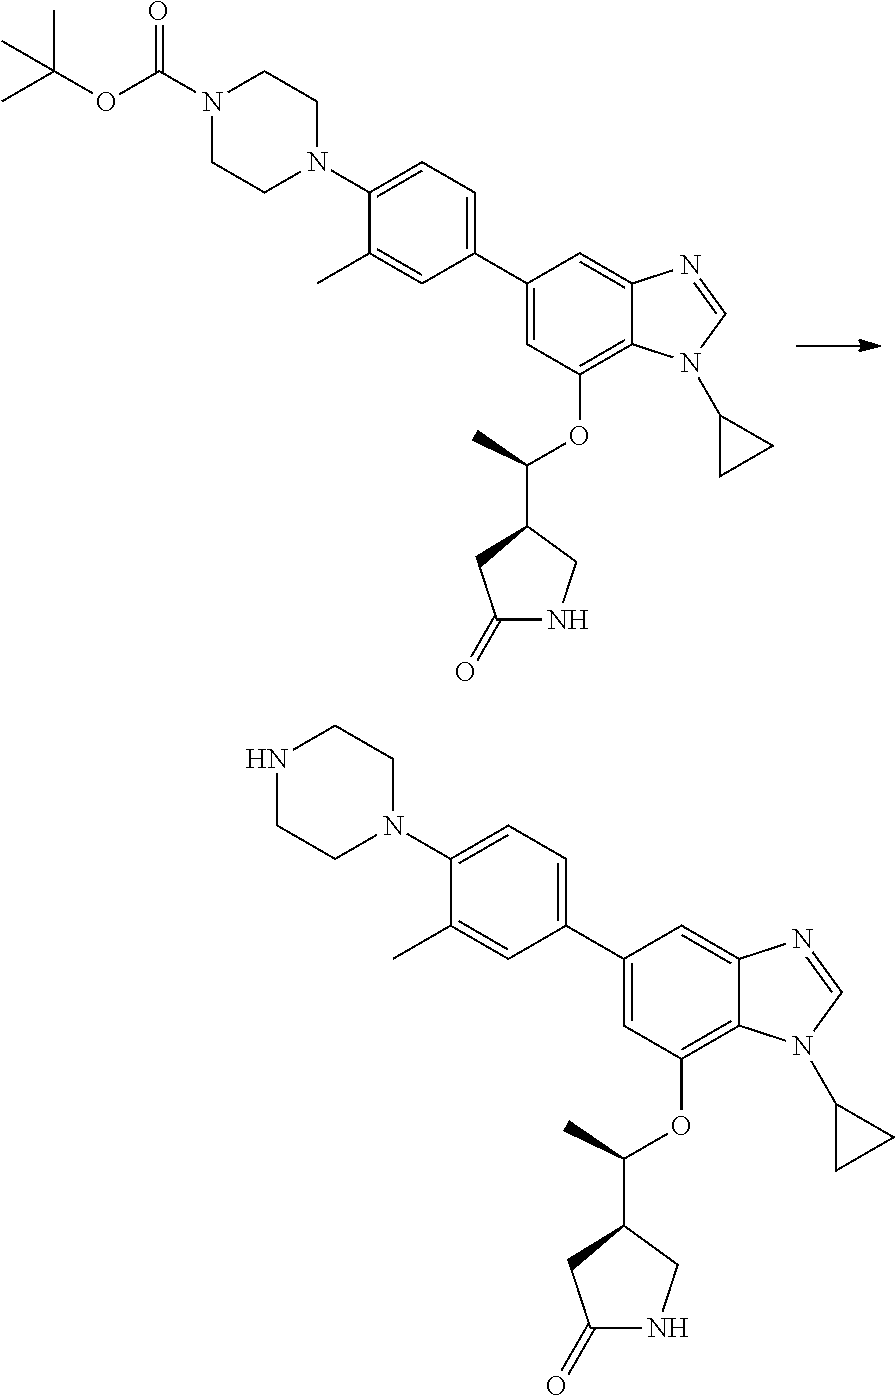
C1(N2CCN(C(OC(C)(C)C)=O)CC2)=CC=C(C2=CC(OC(C)C3CNC(=O)C3)=C3C(=C2)N=CN3C2CC2)C=C1C.C1(N2CCNCC2)=CC=C(C2=CC(OC(C)C3CNC(=O)C3)=C3C(=C2)N=CN3C2CC2)C=C1C
